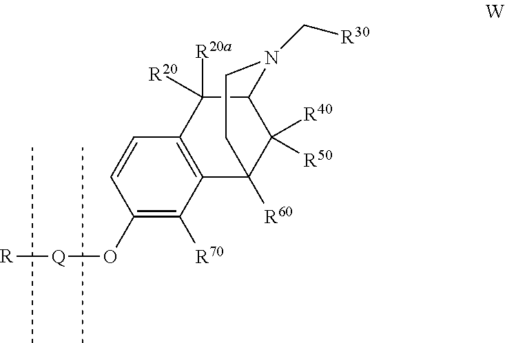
C1(O[Q][R])=C([R70])C2=C(C=C1)C([R20a])([R20])C1C([R50])([R40])C2([R60])CCN1C[R30]
